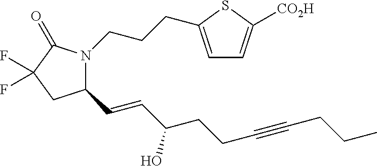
C1(C=CC(CCC#CCCC)O)N(CCCC2=CC=C([CO2H])S2)C(=O)C(F)(F)C1
